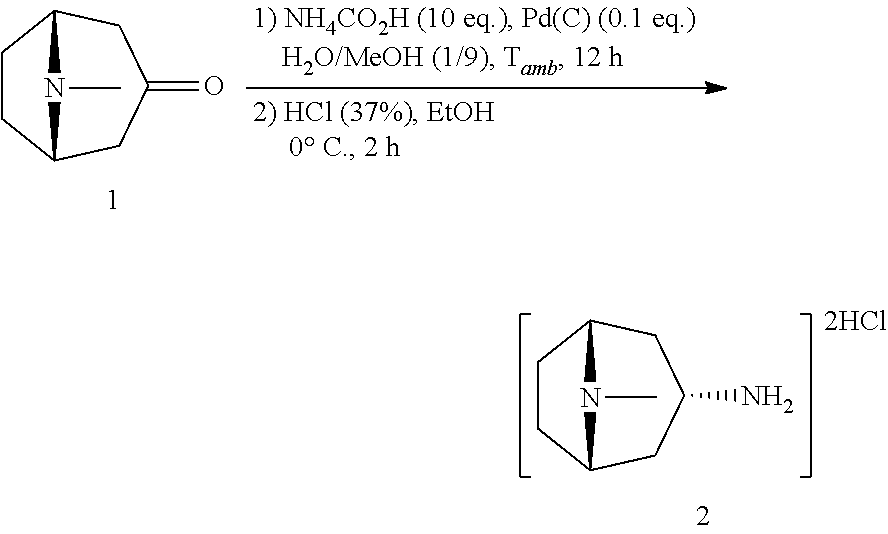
C1CC2CC(=O)CC1N2C.C1CC2CC(N)CC1N2C
